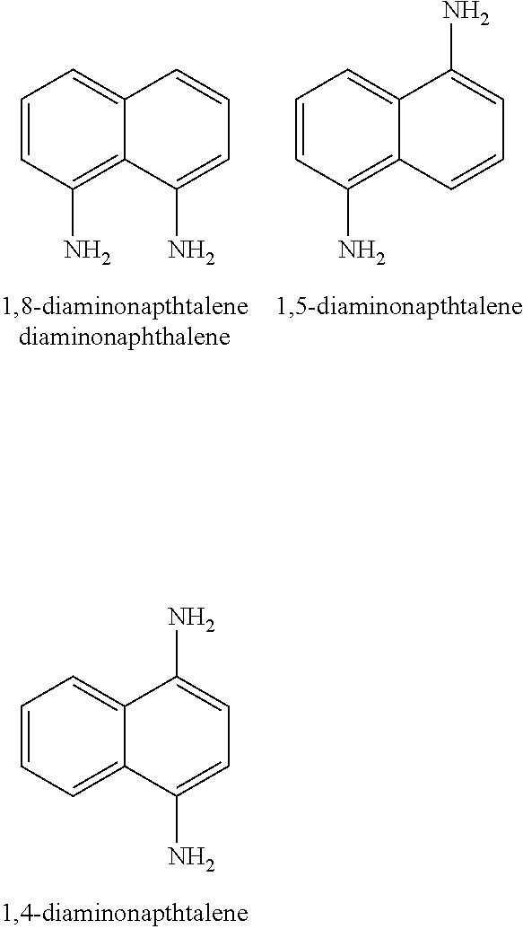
C1=CC(N)=C2C(=C1)C=CC=C2N.C1=CC(N)=C2C(=C1)C(N)=CC=C2.C1=CC=C2C(=C1)C(N)=CC=C2N
